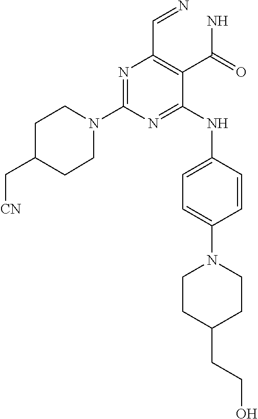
N1=C(N2CCC(C[CN])CC2)N=C(NC2=CC=C(N3CCC(CCO)CC3)C=C2)C(C(N)=O)=C1C=N
